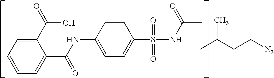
C1=CC=C(C(=O)O)C(C(NC2=CC=C(S(NC(C)=O)(=O)=O)C=C2)=O)=C1.CC(CC[N3])C
